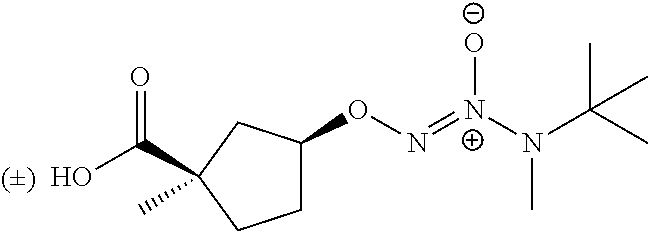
C1C(ON=[N+](N(C(C)(C)C)C)[O-])CC(C(O)=O)(C)C1
